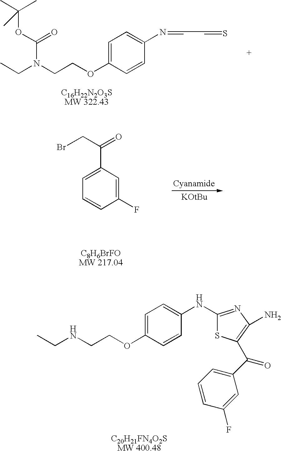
C1(NC2=CC=C(OCCNCC)C=C2)=NC(N)=C(C(C2=CC=CC(F)=C2)=O)S1.C(N(CCOC1=CC=C(N=CC=S)C=C1)C(=O)OC(C)(C)C)C.C1=C(C(=O)CBr)C=C(F)C=C1
